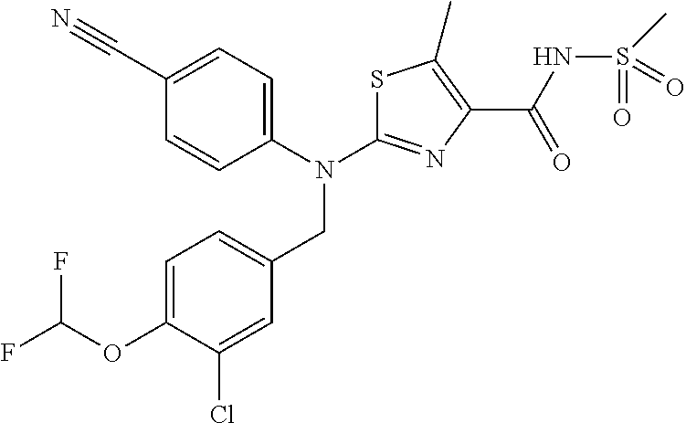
C1(C#N)=CC=C(N(C2=NC(C(NS(C)(=O)=O)=O)=C(C)S2)CC2=CC=C(OC(F)F)C(Cl)=C2)C=C1
